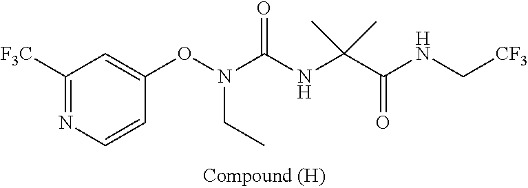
C1([F3C])=NC=CC(ON(CC)C(=O)NC(C(=O)NC[CF3])(C)C)=C1
